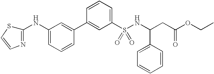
C1(NC2=NC=CS2)=CC=CC(C2=CC(S(NC(C3=CC=CC=C3)CC(OCC)=O)(=O)=O)=CC=C2)=C1
